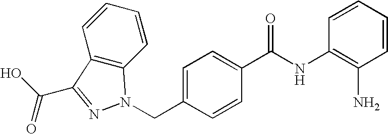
C12=C(C=CC=C1)N(CC1=CC=C(C(NC3=C(N)C=CC=C3)=O)C=C1)N=C2C(O)=O
